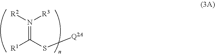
N(=C(S[Q2A])[R1])([R2])[R3]
